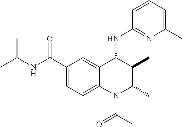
CC(NC(C1=CC=C2C(=C1)C(NC1=NC(C)=CC=C1)C(C)C(C)N2C(=O)C)=O)C
